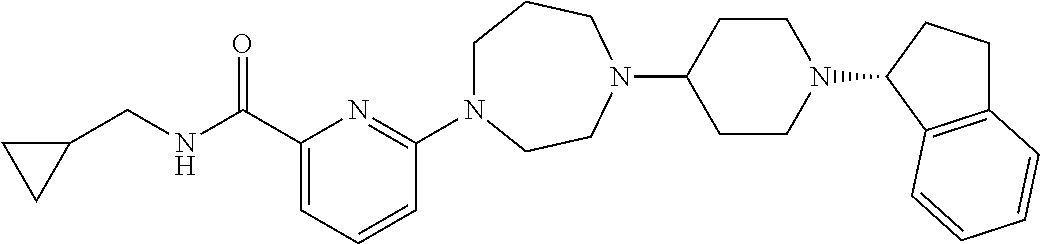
C1N(C2=NC(C(NCC3CC3)=O)=CC=C2)CCN(C2CCN(C3CCC4=C3C=CC=C4)CC2)CC1
